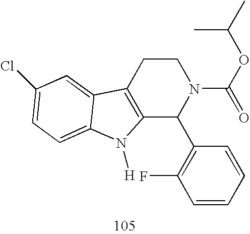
C12=C(CCN(C(=O)OC(C)C)C1C1=C(F)C=CC=C1)C1=CC(Cl)=CC=C1N2[H]
